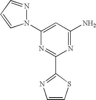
C1(N2N=CC=C2)=CC(N)=NC(C2=NC=CS2)=N1
